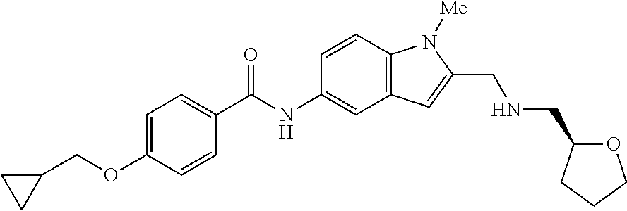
C1=C(OCC2CC2)C=CC(C(NC2=CC3=C(C=C2)N([Me])C(CNCC2OCCC2)=C3)=O)=C1
